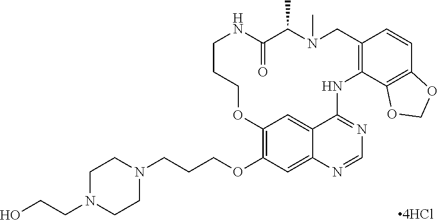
C1N(CCO)CCN(CCCOC2=C3C=C4C(=C2)N=CN=C4NC2=C(C=CC4=C2OCO4)CN(C)C(C)C(=O)NCCCO3)C1
